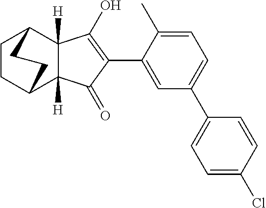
C1=C(C2=C(O)C3([H])C([H])(C2=O)C2CCC3CC2)C(C)=CC=C1C1=CC=C(Cl)C=C1
